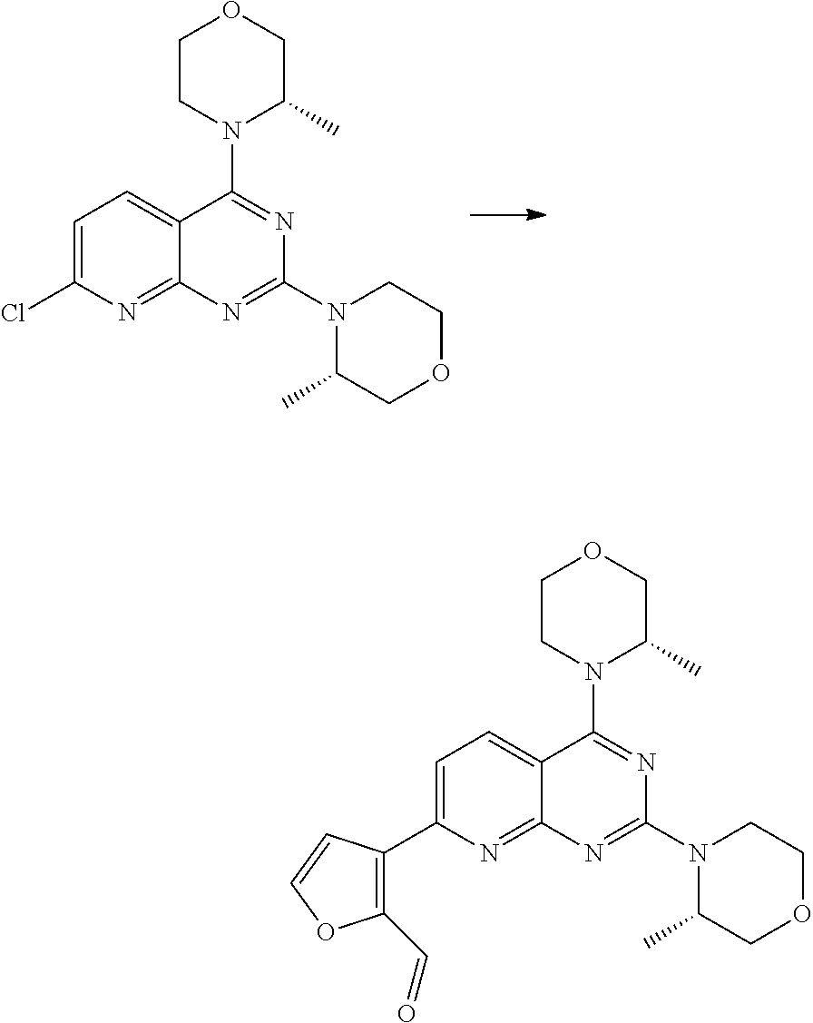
C1CN(C2=NC(N3C(C)COCC3)=NC3=NC(Cl)=CC=C23)C(C)CO1.C1CN(C2=NC(N3C(C)COCC3)=NC3=NC(C4=C(C=O)OC=C4)=CC=C23)C(C)CO1
